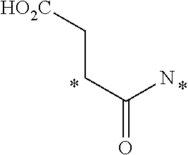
C(CC(=O)N)[HO2C]
